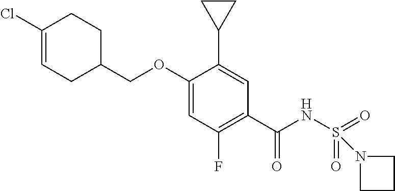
C1(COC2=CC(F)=C(C(=O)NS(=O)(=O)N3CCC3)C=C2C2CC2)CCC(Cl)=CC1
